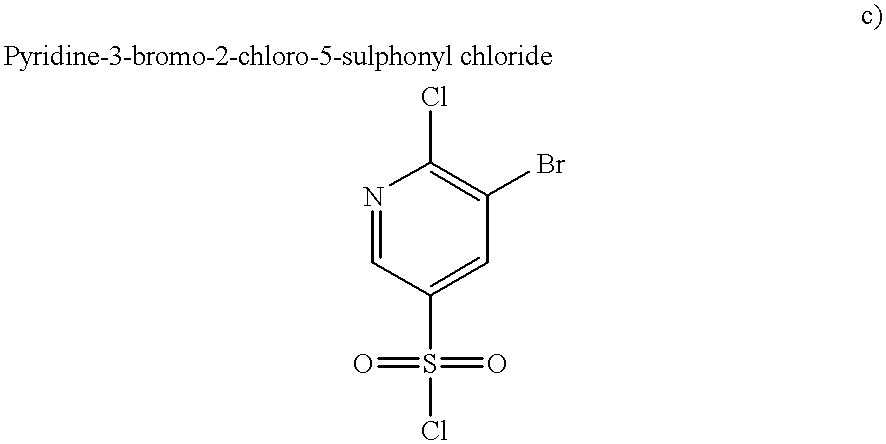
N1=CC(S(Cl)(=O)=O)=CC(Br)=C1Cl
